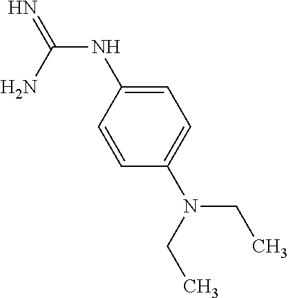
N(C(N)=N)C1=CC=C(N(CC)CC)C=C1
